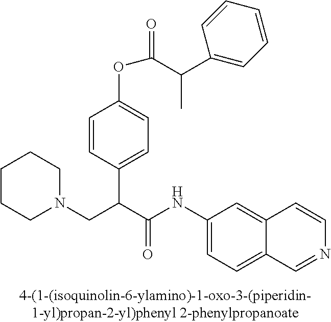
C1(NC(C(CN2CCCCC2)C2=CC=C(OC(C(C3=CC=CC=C3)C)=O)C=C2)=O)=CC=C2C(=C1)C=CN=C2
